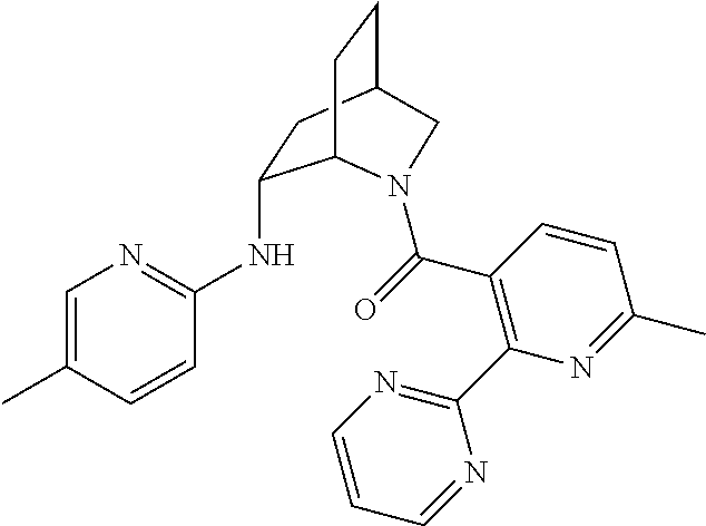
CC1=CN=C(NC2CC3CCC2N(C(=O)C2=C(C4=NC=CC=N4)N=C(C)C=C2)C3)C=C1
